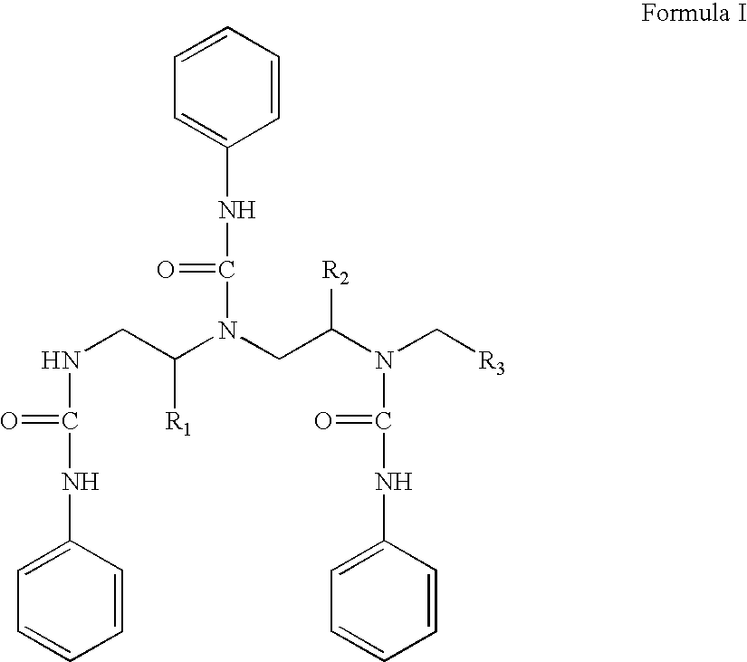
N(CC(N(CC(N(C[R3])C(NC1=CC=CC=C1)=O)[R2])C(NC1=CC=CC=C1)=O)[R1])C(NC1=CC=CC=C1)=O
